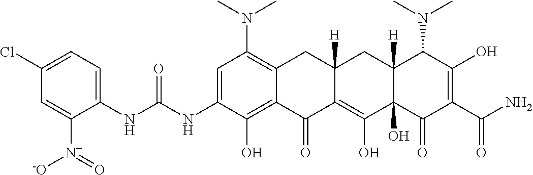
C1=C(NC(NC2=CC=C(Cl)C=C2[N+](=O)[-O])=O)C(O)=C2C(=C1N(C)C)CC1([H])C(=C(O)C3(O)C([H])(C1)C(N(C)C)C(O)=C(C(N)=O)C3=O)C2=O
